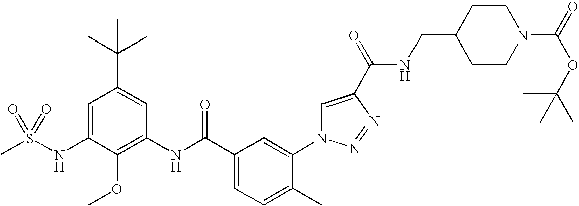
CS(NC1=CC(C(C)(C)C)=CC(NC(C2=CC=C(C)C(N3C=C(C(=O)NCC4CCN(C(=O)OC(C)(C)C)CC4)N=N3)=C2)=O)=C1OC)(=O)=O
